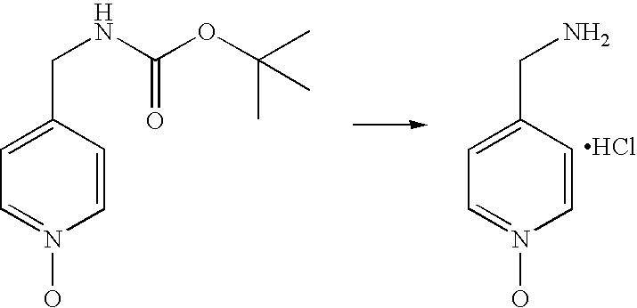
C1=CC(CN)=CC=N1O.C1=CC(CNC(OC(C)(C)C)=O)=CC=N1O.Cl
